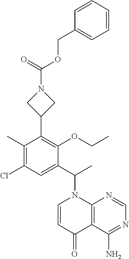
C1(C2=C(OCC)C(C(C)N3C=CC(=O)C4=C3N=CN=C4N)=CC(Cl)=C2C)CN(C(OCC2=CC=CC=C2)=O)C1
